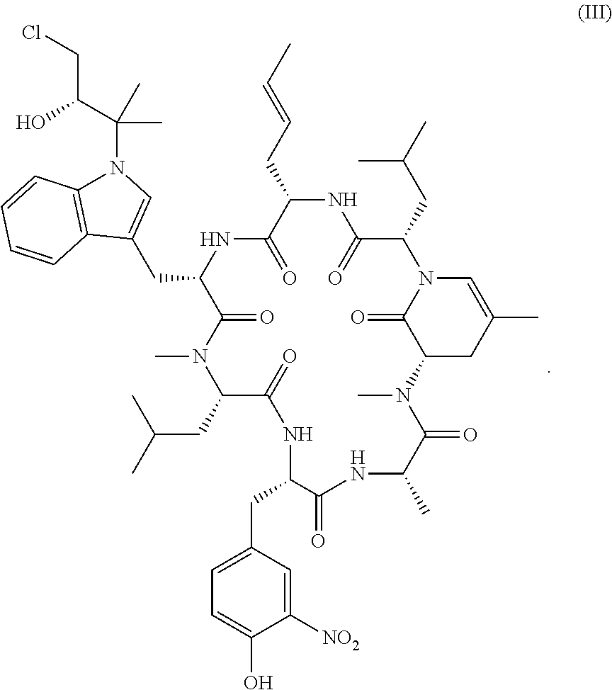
C1(=O)C(CC2=CN(C(C)(C)C(O)CCl)C3=C2C=CC=C3)NC(=O)C(CC=CC)NC(=O)C(CC(C)C)N2C(=O)C(N(C)C(=O)C(C)NC(=O)C(CC3=CC=C(O)C([NO2])=C3)NC(=O)C(CC(C)C)N1C)CC(C)=C2
